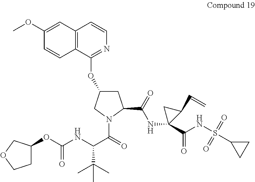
C12=C(C(OC3CC(C(=O)NC4(C(NS(=O)(=O)C5CC5)=O)C(C=C)C4)N(C(=O)C(NC(OC4CCOC4)=O)C(C)(C)C)C3)=NC=C1)C=CC(OC)=C2
